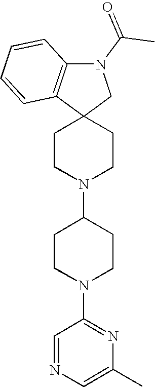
C1CN(C2CCN(C3=NC(C)=CN=C3)CC2)CCC12CN(C(C)=O)C1=C2C=CC=C1
